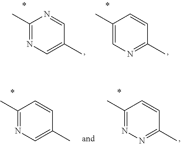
C1(C)=NC=C(C)C=N1.C1(C)=CN=C(C)C=C1.C1(C)=NN=C(C)C=C1.C1(C)=NC=C(C)C=C1
